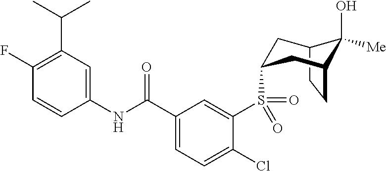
C12CCC(CC(S(C3=CC(C(NC4=CC(C(C)C)=C(F)C=C4)=O)=CC=C3Cl)(=O)=O)C1)C2(O)[Me]
